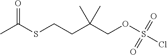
O=C(SCCC(COS(=O)(Cl)=O)(C)C)C
